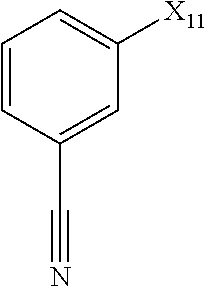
C1=CC(C#N)=CC([X11])=C1
